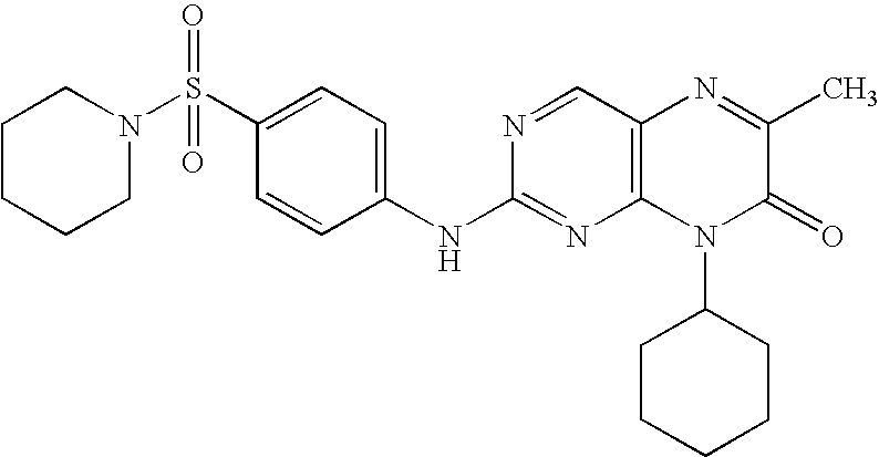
C1=CC(NC2=NC3=C(C=N2)N=C(C)C(=O)N3C2CCCCC2)=CC=C1S(N1CCCCC1)(=O)=O
